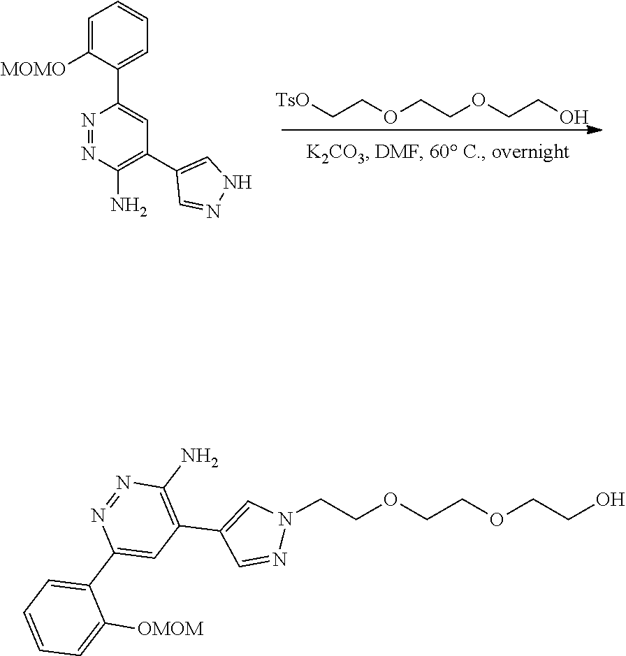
[TsO]CCOCCOCCO.C1=C([MOMO])C(C2=CC(C3=CNN=C3)=C(N)N=N2)=CC=C1.C1=CC=C([OMOM])C(C2=CC(C3=CN(CCOCCOCCO)N=C3)=C(N)N=N2)=C1
